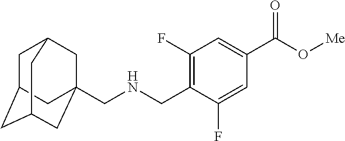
C(NCC1=C(F)C=C(C(O[Me])=O)C=C1F)C12CC3CC(CC(C1)C3)C2
